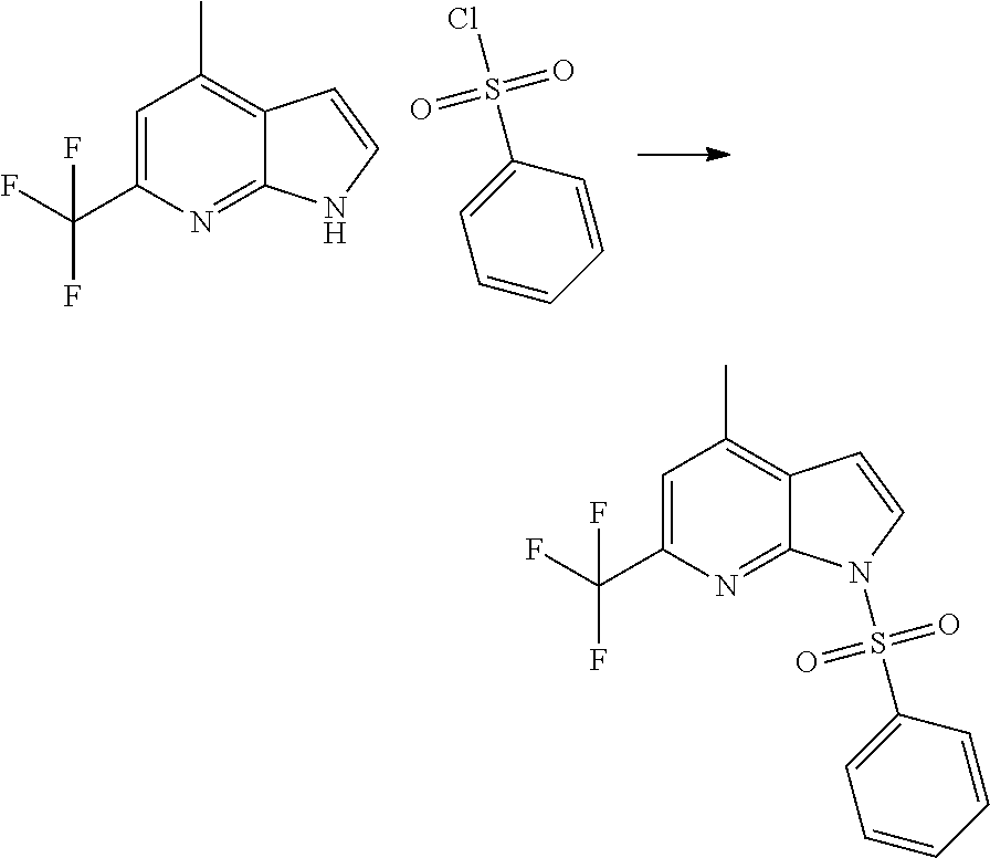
C1=C(C(F)(F)F)N=C2C(=C1C)C=CN2.C1=CC=CC(S(Cl)(=O)=O)=C1.C1=C(C(F)(F)F)N=C2C(=C1C)C=CN2S(C1=CC=CC=C1)(=O)=O
